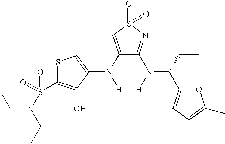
C1(N([H])C2=CSC(S(=O)(=O)N(CC)CC)=C2O)=CS(=O)(=O)N=C1N([H])C(CC)C1=CC=C(C)O1
